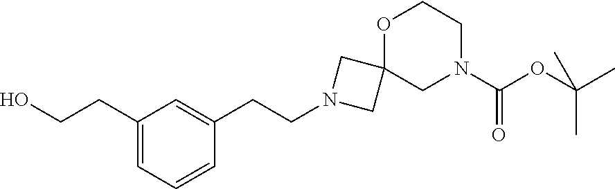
OCCC1=CC=CC(CCN2CC3(C2)CN(C(OC(C)(C)C)=O)CCO3)=C1
